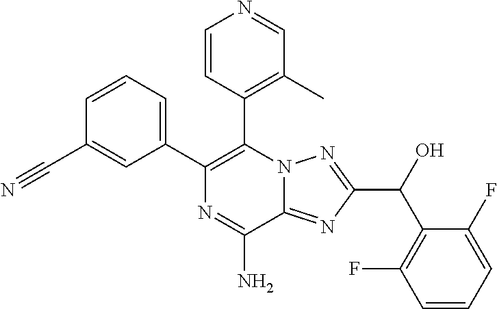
C1(C2=CC=CC(C#N)=C2)=C(C2=C(C)C=NC=C2)N2C(=NC(C(C3=C(F)C=CC=C3F)O)=N2)C(N)=N1
